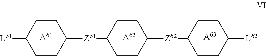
C1CC([Z61]C2CCC([Z62]C3CCC([L62])CC3)CC2)CCC1[L61].[A63].[A62].[A61]
